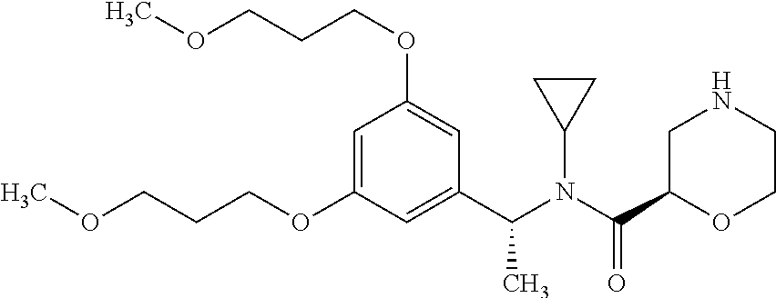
C1=C(OCCCOC)C=C(C(N(C(C2OCCNC2)=O)C2CC2)C)C=C1OCCCOC
